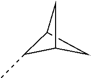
C1(C)C2CC1C2
